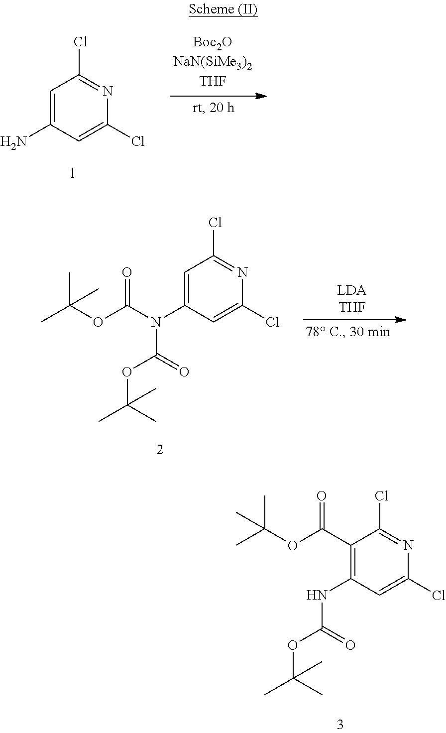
C1=C(N)C=C(Cl)N=C1Cl.C1=C(N(C(OC(C)(C)C)=O)C(OC(C)(C)C)=O)C=C(Cl)N=C1Cl.C1(C(OC(C)(C)C)=O)=C(NC(OC(C)(C)C)=O)C=C(Cl)N=C1Cl
